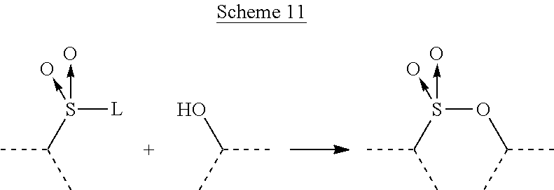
O(S(C(C)C)(->O)->O)C(C)C.OC(C)C.[L]S(C(C)C)(->O)->O
